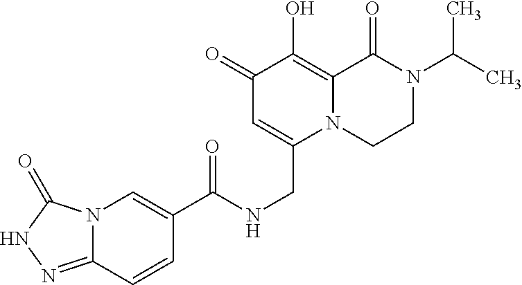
C1(=O)C=C(CNC(C2=CN3C(=NNC3=O)C=C2)=O)N2C(=C1O)C(=O)N(C(C)C)CC2
